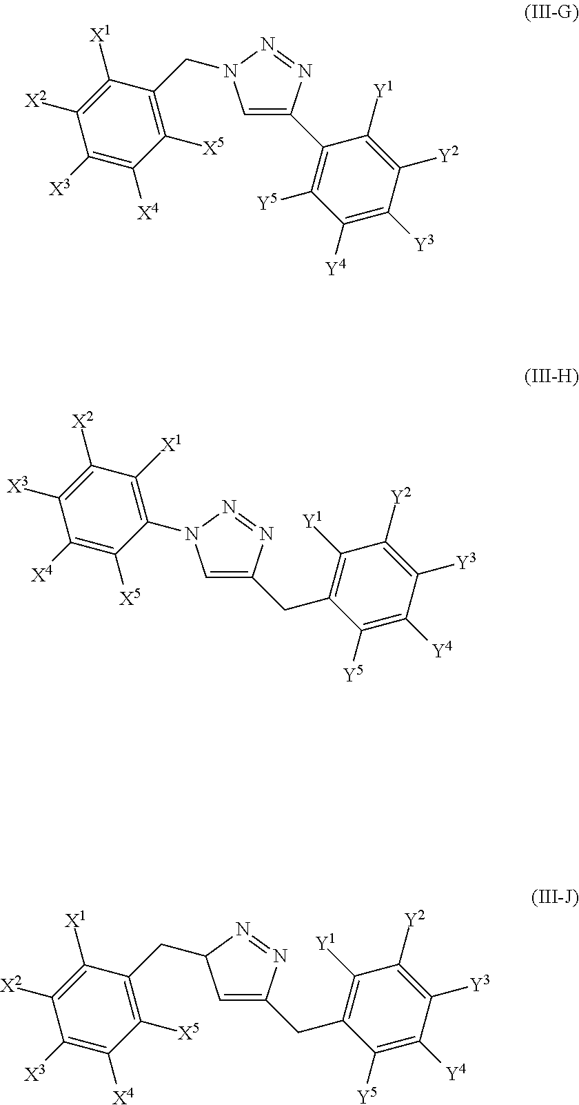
C1=C(C2=C([Y5])C([Y4])=C([Y3])C([Y2])=C2[Y1])N=NN1CC1=C([X5])C([X4])=C([X3])C([X2])=C1[X1].C1=C(CC2=C([Y1])C([Y2])=C([Y3])C([Y4])=C2[Y5])N=NN1C1=C([X1])C([X2])=C([X3])C([X4])=C1[X5].C1=C(CC2=C([Y1])C([Y2])=C([Y3])C([Y4])=C2[Y5])N=NC1CC1=C([X5])C([X4])=C([X3])C([X2])=C1[X1]
